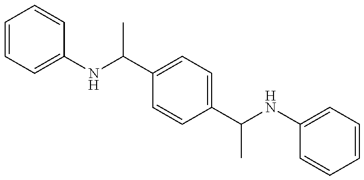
C1=CC=C(NC(C2=CC=C(C(NC3=CC=CC=C3)C)C=C2)C)C=C1
